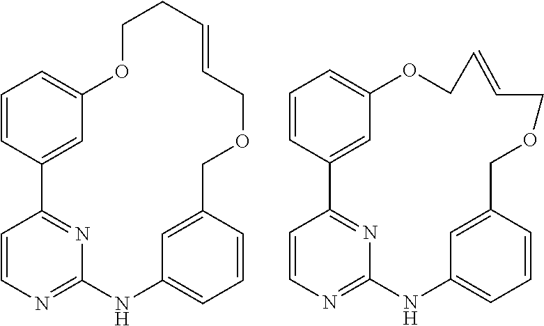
C1=CC2=CC(=C1)OCCC=CCOCC1=CC(=CC=C1)NC1=NC=CC2=N1.C1=CC2=CC(=C1)OCC=CCOCC1=CC(=CC=C1)NC1=NC=CC2=N1
